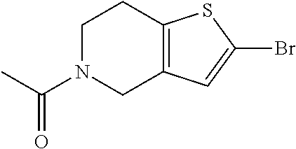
C1N(C(C)=O)CC2=C(C1)SC(Br)=C2
